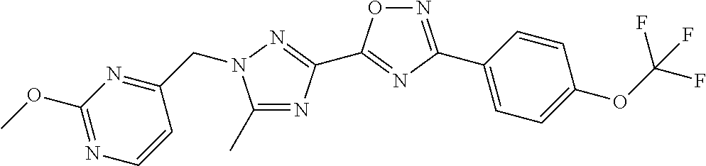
C1(C)=NC(C2=NC(C3=CC=C(OC(F)(F)F)C=C3)=NO2)=NN1CC1=NC(OC)=NC=C1
